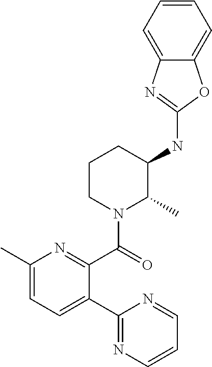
C1(C)=CC=C(C2=NC=CC=N2)C(C(=O)N2C(C)C(NC3=NC4=CC=CC=C4O3)CCC2)=N1
